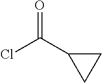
ClC(C1CC1)=O
